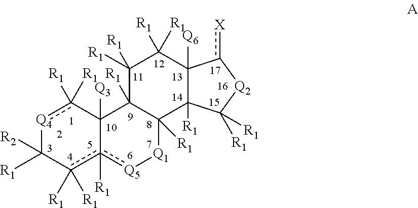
[Q4]1c([R1])([R1])C2([Q3])c([R1])(c([R1])([R1])C1([R1])[R2])[Q5][Q1]C1([R1])C2([R1])C([R1])([R1])C([R1])([R1])C2([Q6])C1([R1])C([R1])([R1])[Q2]c2[X]
